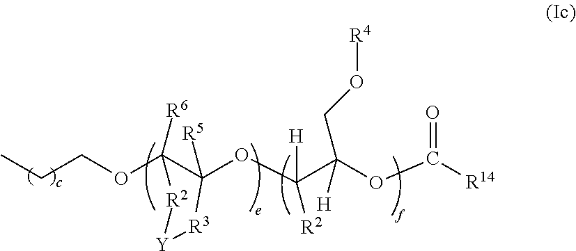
CCCOC1([R6])C(OC(C(OC([R14])=O)([H])CO[R4])([H])[R2])([R5])[R3][Y][R2]1
